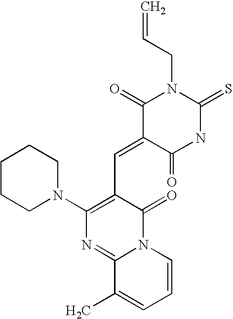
C=CCN1C(=O)C(=CC2=C(N3CCCCC3)N=C3N(C2=O)C=CC=C3C)C(=O)NC1=S
